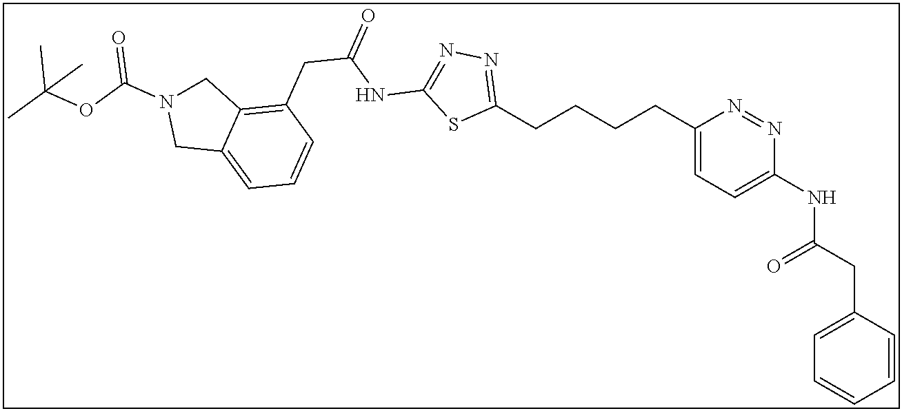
C1(CCCCC2=NN=C(NC(=O)CC3=C4C(=CC=C3)CN(C(OC(C)(C)C)=O)C4)S2)=CC=C(NC(CC2=CC=CC=C2)=O)N=N1
